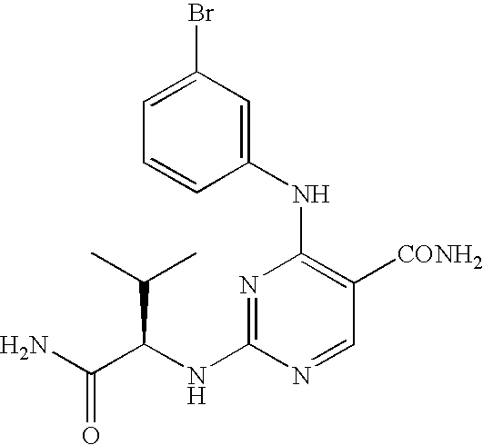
NC(C(C(C)C)NC1=NC(NC2=CC(Br)=CC=C2)=C([CONH2])C=N1)=O
